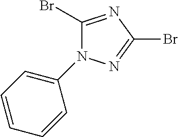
C1=C(N2C(Br)=NC(Br)=N2)C=CC=C1
